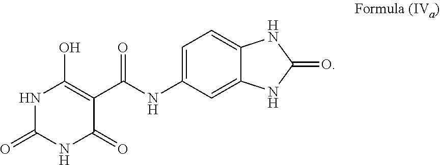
C1=C(NC(C2=C(O)NC(=O)NC2=O)=O)C=C2C(=C1)NC(=O)N2
